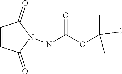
C1=CC(=O)N(NC(OC(C)(C)C)=O)C1=O
